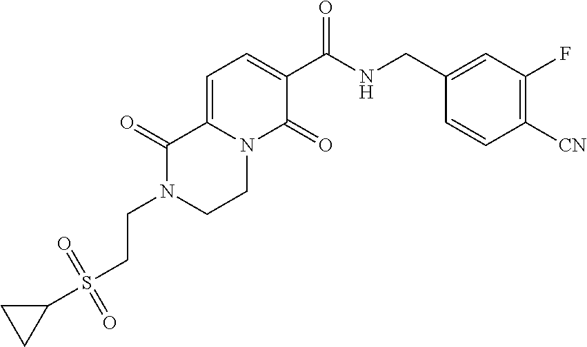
C1=C2N(C(=O)C(C(NCC3=CC(F)=C([CN])C=C3)=O)=C1)CCN(CCS(C1CC1)(=O)=O)C2=O
